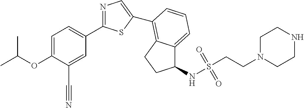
C1=C(OC(C)C)C(C#N)=CC(C2=NC=C(C3=C4C(=CC=C3)C(NS(CCN3CCNCC3)(=O)=O)CC4)S2)=C1
